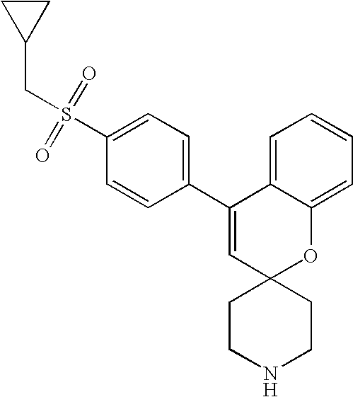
C1(C2=CC=C(S(=O)(=O)CC3CC3)C=C2)=CC2(OC3=CC=CC=C13)CCNCC2
